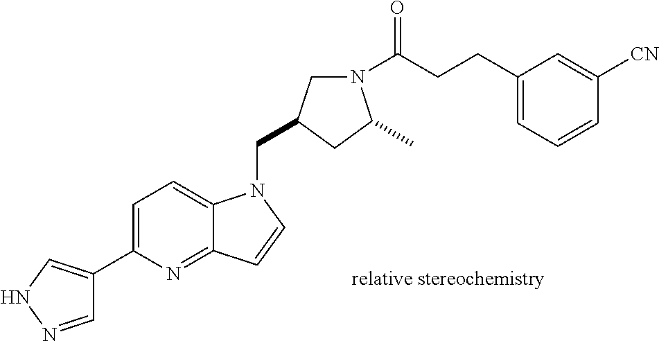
C1=NNC=C1C1=CC=C2C(=N1)C=CN2CC1CN(C(CCC2=CC=CC([CN])=C2)=O)C(C)C1
